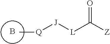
B.[Q](C)[J][L]C([Z])=O
